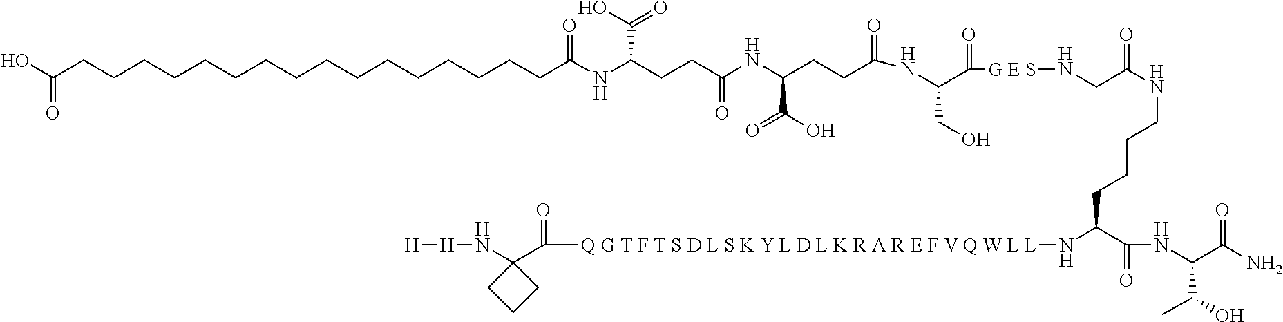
C(CCCCCCCCCCCCCCCCC(NC(CCC(NC(CCC(NC(C([G E S]NCC(NCCCCC(C(NC(C(=O)N)C(O)C)=O)N[Q G T F T S D L S K Y L D L K R A R E F V Q W L L]C(C1(N[H][H])CCC1)=O)=O)=O)CO)=O)C(=O)O)=O)C(O)=O)=O)(O)=O
